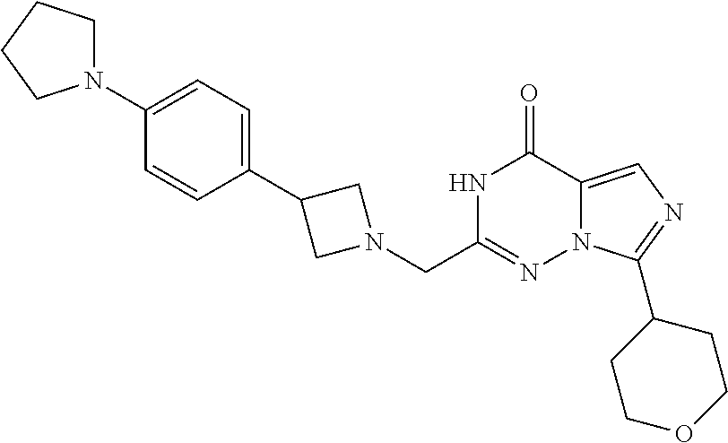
N1C(CN2CC(C3=CC=C(N4CCCC4)C=C3)C2)=NN2C(=CN=C2C2CCOCC2)C1=O
